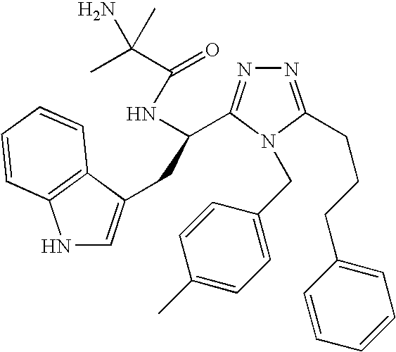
N1C=C(CC(NC(=O)C(C)(C)N)C2=NN=C(CCCC3=CC=CC=C3)N2CC2=CC=C(C)C=C2)C2=C1C=CC=C2
